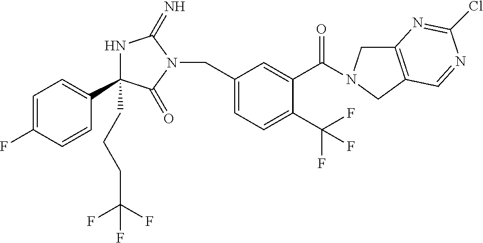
N1C(CCCC(F)(F)F)(C2=CC=C(F)C=C2)C(=O)N(CC2=CC=C(C(F)(F)F)C(C(=O)N3CC4=C(C3)C=NC(Cl)=N4)=C2)C1=N
